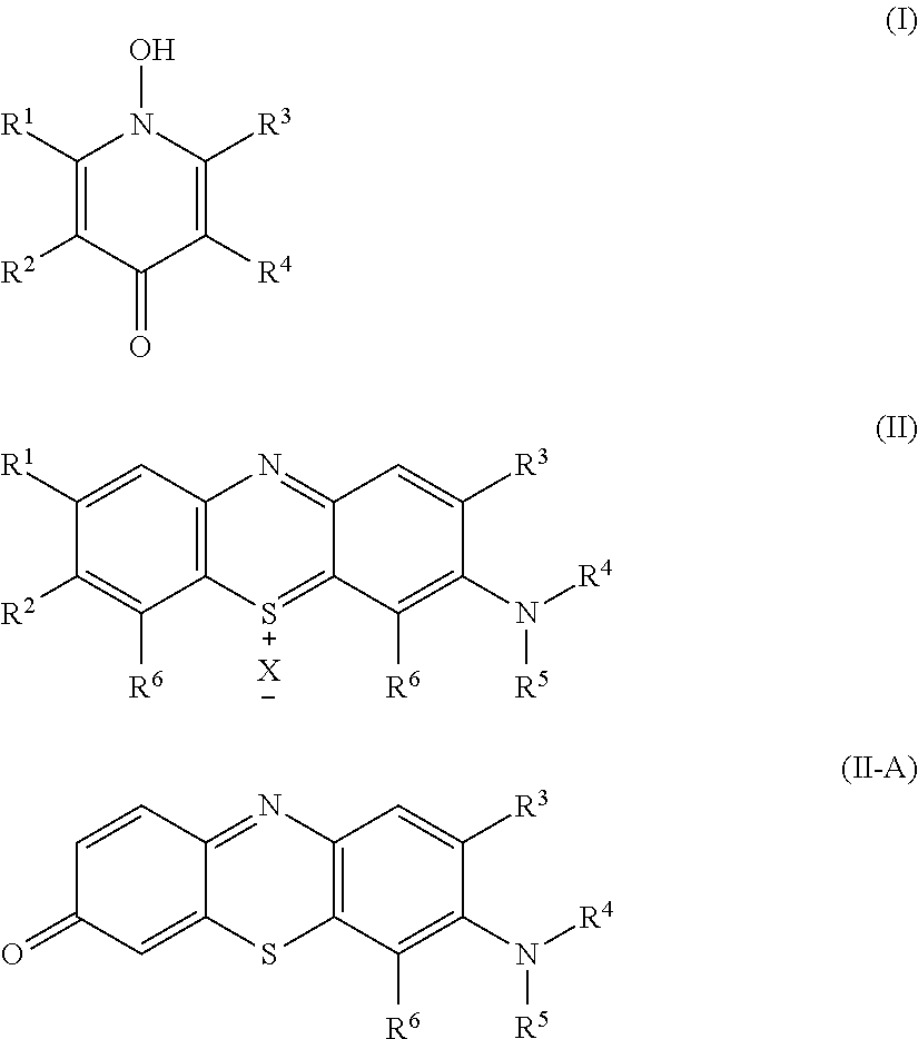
C1([R1])=CC2=C(C([R6])=C1[R2])[S+]=C1C(=N2)C=C([R3])C(N([R4])[R5])=C1[R6].[X].C1=CC2=NC3=C(SC2=CC1=O)C([R6])=C(N([R4])[R5])C([R3])=C3.C1([R1])=C([R2])C(=O)C([R4])=C([R3])N1O
